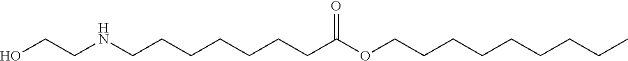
C(CCCCCC(OCCCCCCCCC)=O)CNCCO
